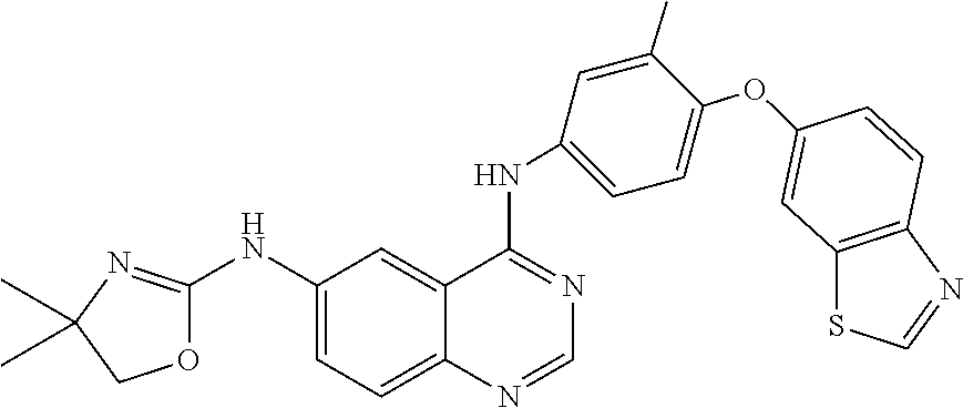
C1(NC2=NC(C)(C)CO2)=CC=C2C(=C1)C(NC1=CC=C(OC3=CC4=C(N=CS4)C=C3)C(C)=C1)=NC=N2
